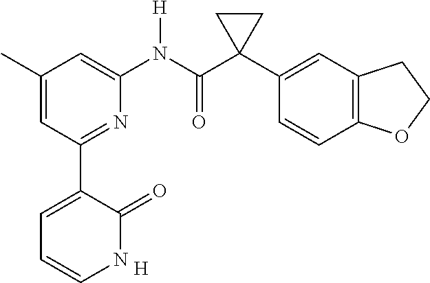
[H].C1(C)=CC(C2=CC=CNC2=O)=NC(N(C(C2(C3=CC4=C(C=C3)OCC4)CC2)=O)[H])=C1
